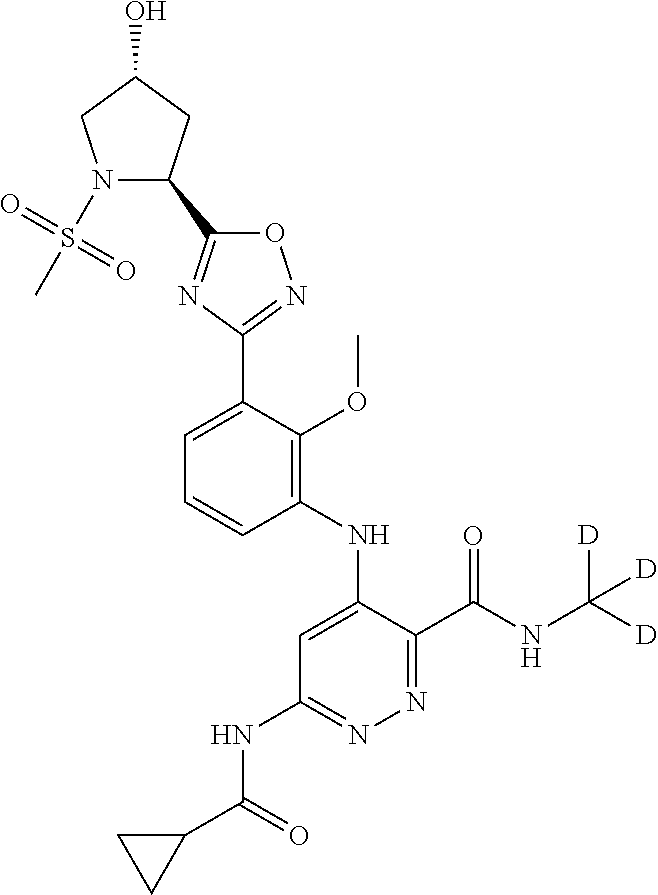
C1=C(C2=NOC(C3N(S(C)(=O)=O)CC(O)C3)=N2)C(OC)=C(NC2=CC(NC(C3CC3)=O)=NN=C2C(NC([D])([D])[D])=O)C=C1
